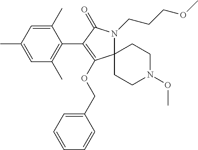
C12(N(CCCOC)C(=O)C(C3=C(C)C=C(C)C=C3C)=C1OCC1=CC=CC=C1)CCN(OC)CC2
